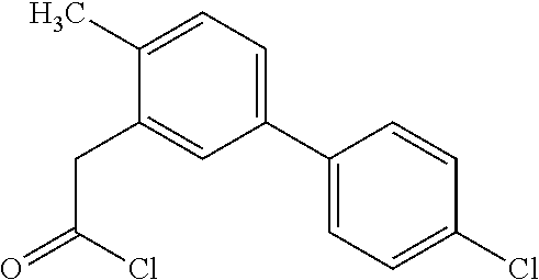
C1(CC(=O)Cl)=CC(C2=CC=C(Cl)C=C2)=CC=C1C
